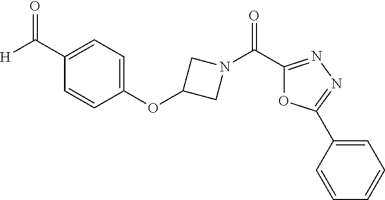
[H]C(C1=CC=C(OC2CN(C(C3=NN=C(C4=CC=CC=C4)O3)=O)C2)C=C1)=O
